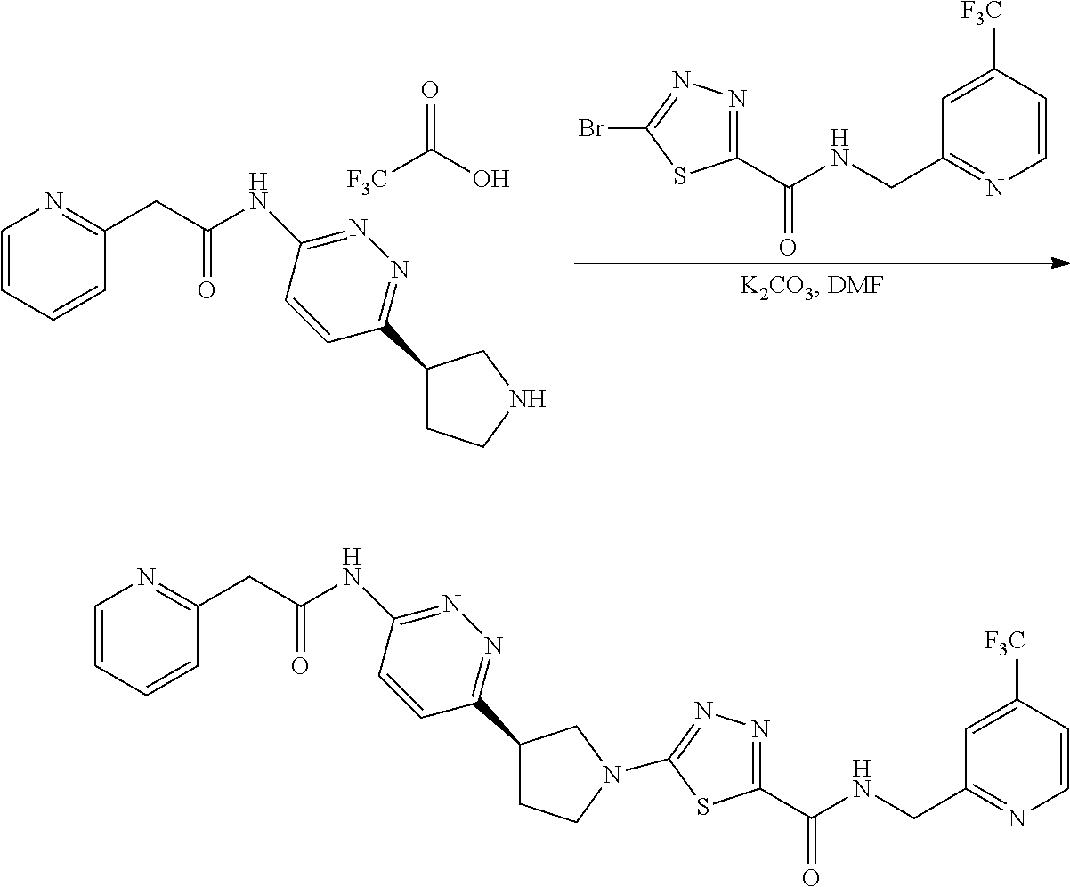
C1(C(NCC2=NC=CC([F3C])=C2)=O)=NN=C(Br)S1.C1(C2=NN=C(NC(CC3=NC=CC=C3)=O)C=C2)CCNC1.[F3C]C(O)=O.C1(C2=NN=C(NC(CC3=NC=CC=C3)=O)C=C2)CCN(C2=NN=C(C(NCC3=NC=CC([F3C])=C3)=O)S2)C1
